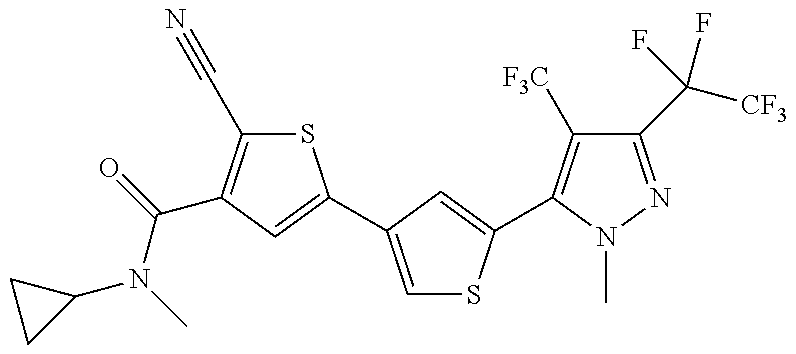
C1(N(C(=O)C2=C(C#N)SC(C3=CSC(C4=C([F3C])C(C([CF3])(F)F)=NN4C)=C3)=C2)C)CC1
